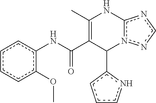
c1ccc(OC)c(NC(C2=C(C)Nc3n(ncn3)C2c2cccn2)=O)c1
